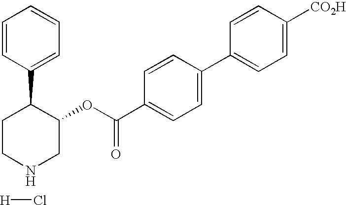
[H]Cl.C1CC(C2=CC=CC=C2)C(OC(C2=CC=C(C3=CC=C([CO2H])C=C3)C=C2)=O)CN1
